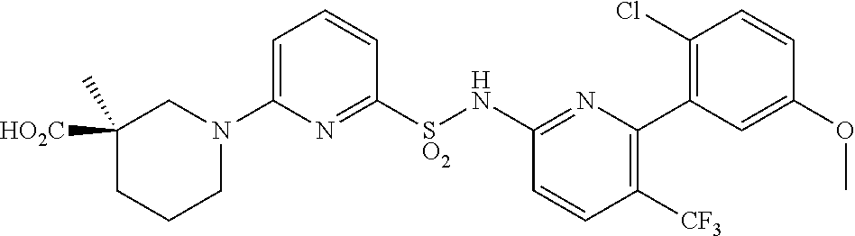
C1([HO2C])(C)CCCN(C2=CC=CC([SO2]NC3=NC(C4=C(Cl)C=CC(OC)=C4)=C([CF3])C=C3)=N2)C1
